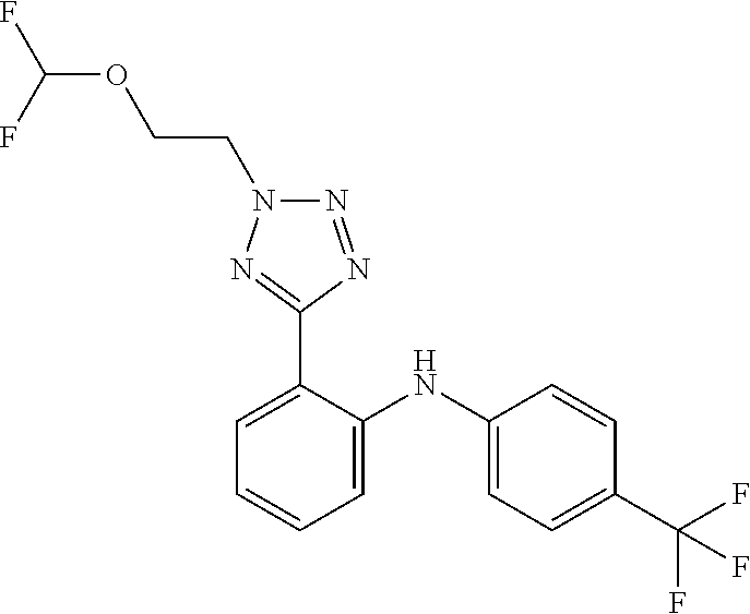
C1=CC(C(F)(F)F)=CC=C1NC1=CC=CC=C1C1=NN(CCOC(F)F)N=N1
